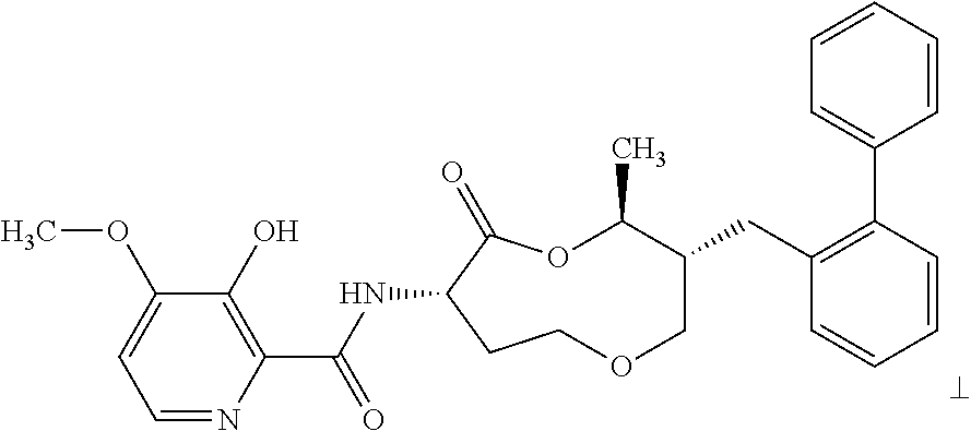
C1=NC(C(NC2C(=O)OC(C)C(CC3=C(C4=CC=CC=C4)C=CC=C3)COCC2)=O)=C(O)C(OC)=C1
